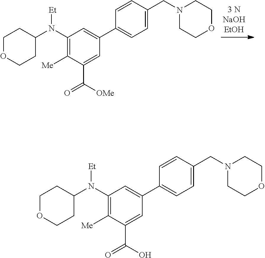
C1(N(C2CCOCC2)[Et])=C([Me])C(C(=O)[OMe])=CC(C2=CC=C(CN3CCOCC3)C=C2)=C1.C1(N(C2CCOCC2)[Et])=C([Me])C(C(=O)O)=CC(C2=CC=C(CN3CCOCC3)C=C2)=C1
